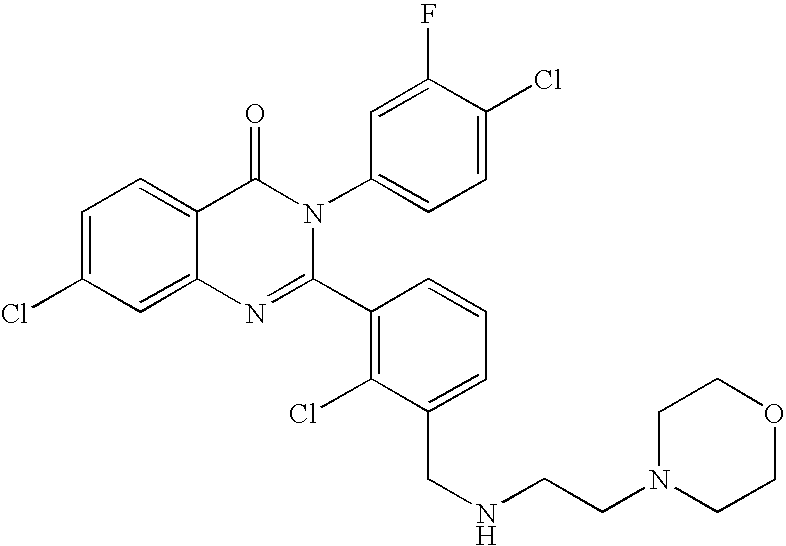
C1=C(Cl)C=C2C(=C1)C(=O)N(C1=CC=C(Cl)C(F)=C1)C(C1=C(Cl)C(CNCCN3CCOCC3)=CC=C1)=N2
